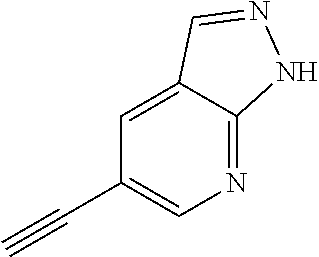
N1=C2C(=CC(C#C)=C1)C=NN2
